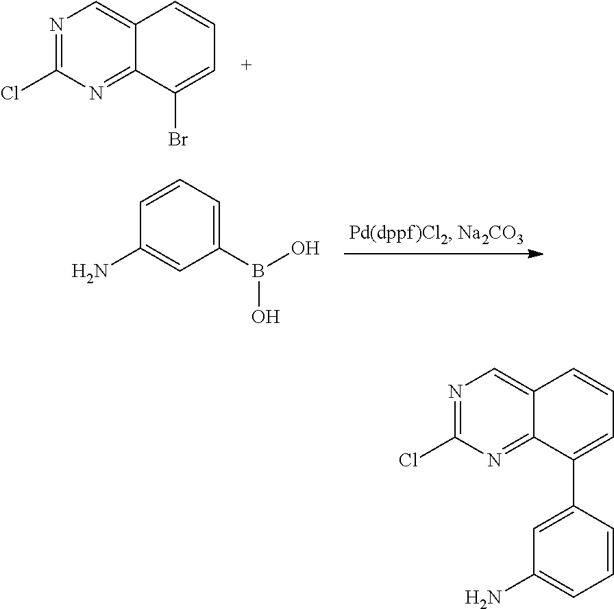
N1=C(Cl)N=C2C(=C1)C=CC=C2Br.C1=CC(N)=CC(B(O)O)=C1.N1=C(Cl)N=C2C(=C1)C=CC=C2C1=CC(N)=CC=C1
